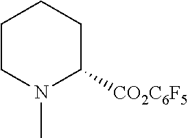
C1CN(C)C([CO2C6F5])CC1
